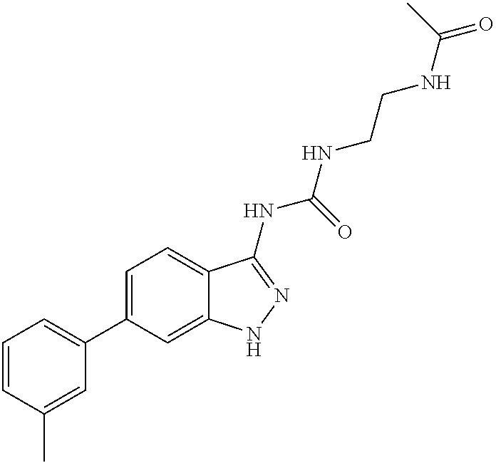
C1=CC(C)=CC(C2=CC=C3C(=C2)NN=C3NC(NCCNC(=O)C)=O)=C1
